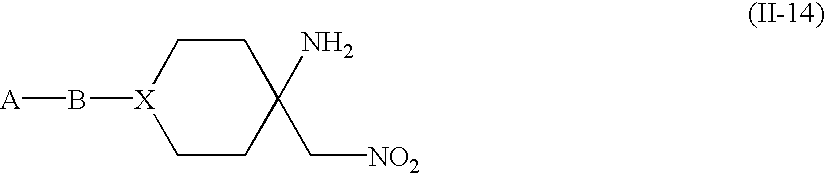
C1CC(C[NO2])(N)CC[X]1B[A]
